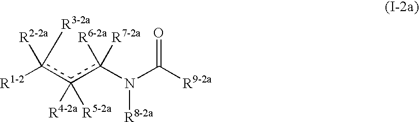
[R1-2]c([R2-2a])([R3-2a])c(c(N(C(=O)[R9-2a])[R8-2a])([R6-2a])[R7-2a])([R4-2a])[R5-2a]
